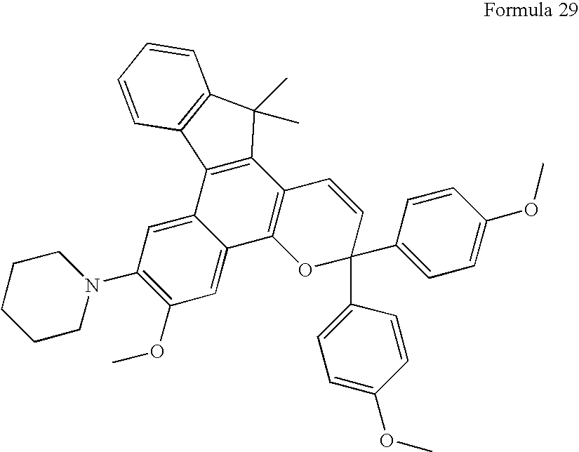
C12=C(C3=C(C4=CC(OC)=C(N5CCCCC5)C=C14)OC(C1=CC=C(OC)C=C1)(C1=CC=C(OC)C=C1)C=C3)C(C)(C)C1=C2C=CC=C1
